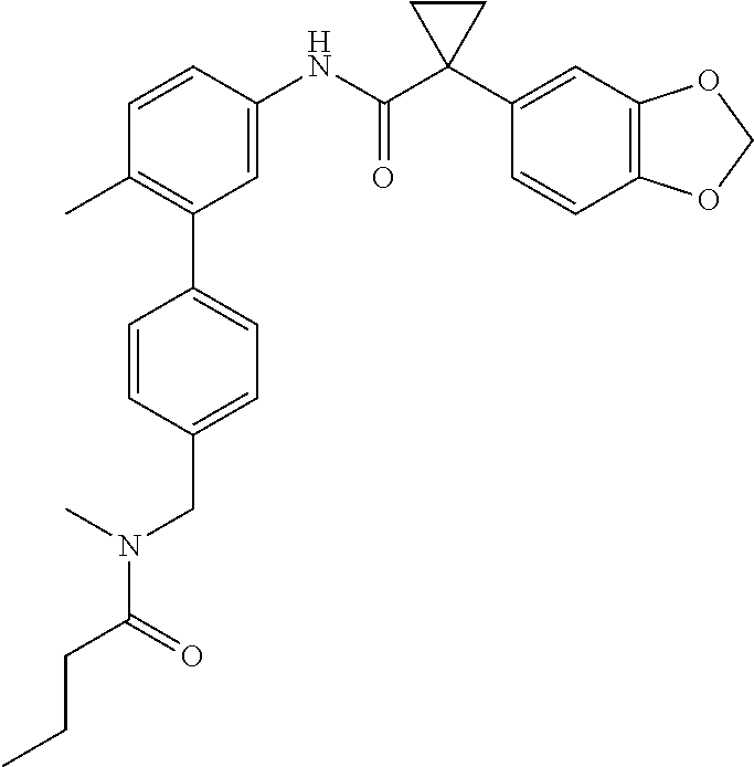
C1=C(NC(C2(C3=CC4=C(C=C3)OCO4)CC2)=O)C=CC(C)=C1C1=CC=C(CN(C)C(CCC)=O)C=C1
